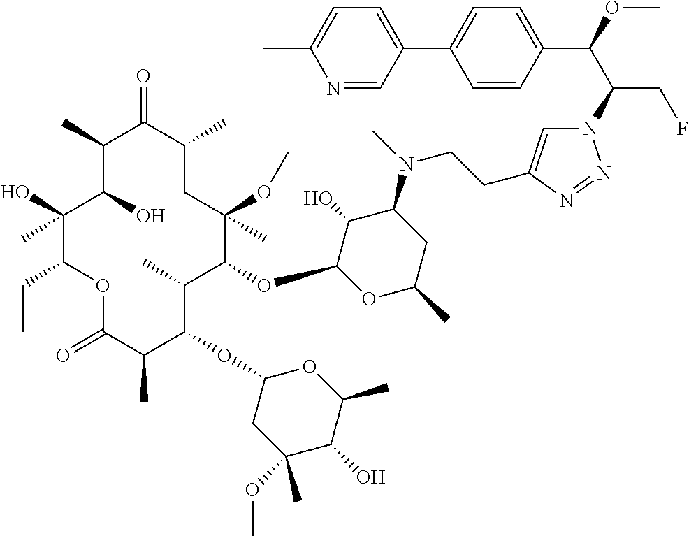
C1(O)(C)C(CC)OC(=O)C(C)C(OC2CC(OC)(C)C(O)C(C)O2)C(C)C(OC2OC(C)CC(N(C)CCC3=CN(C(C(OC)C4=CC=C(C5=CC=C(C)N=C5)C=C4)CF)N=N3)C2O)C(OC)(C)CC(C)C(=O)C(C)C1O
